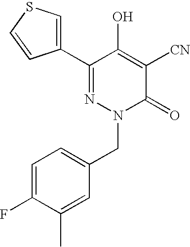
C1(CN2C(=O)C([CN])=C(O)C(C3=CSC=C3)=N2)=CC=C(F)C(C)=C1
